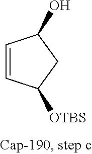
C1=CC([OTBS])CC1O
